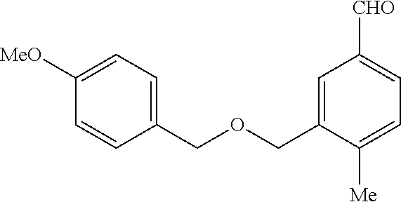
C1([MeO])=CC=C(COCC2=CC([CHO])=CC=C2[Me])C=C1
